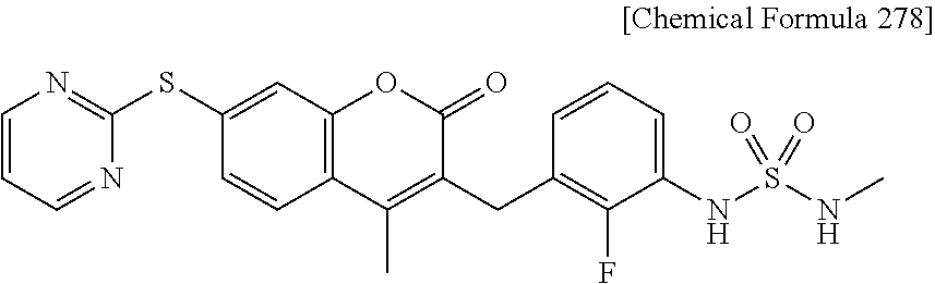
C1(SC2=NC=CC=N2)=CC2=C(C=C1)C(C)=C(CC1=C(F)C(NS(NC)(=O)=O)=CC=C1)C(=O)O2
